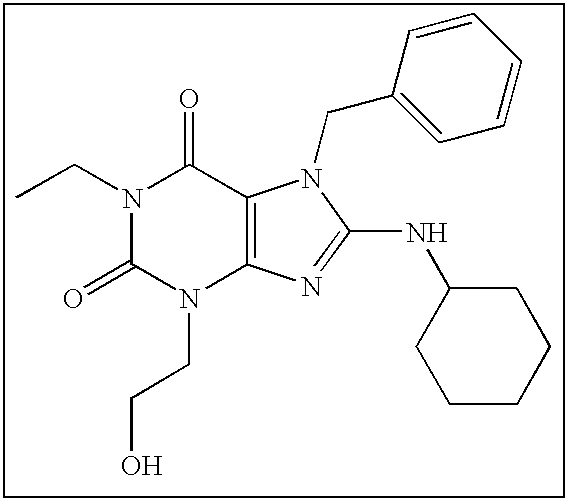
CCN1C(=O)N(CCO)C2=C(C1=O)N(CC1=CC=CC=C1)C(NC1CCCCC1)=N2
